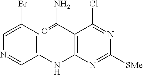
C1=C(Br)C=C(NC2=C(C(=O)N)C(Cl)=NC([SMe])=N2)C=N1
